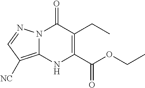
N12C(=C([NC])C=N1)NC(C(OCC)=O)=C(CC)C2=O
